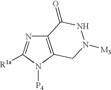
C12=C(N([P4])C([R1a])=N1)CN([M3])NC2=O
